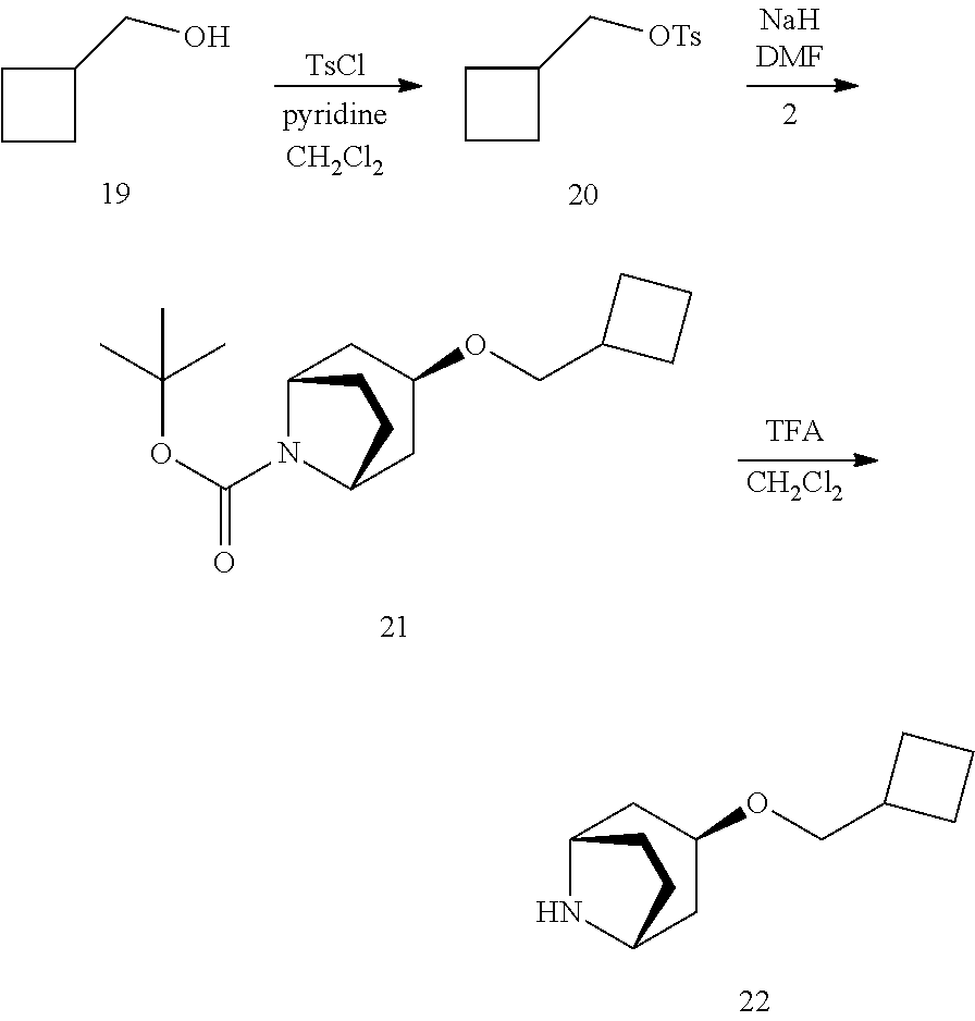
C12NC(CC(OCC3CCC3)C1)CC2.[TsCl].C1CC(CO)C1.C1CC(C[OTs])C1.C12N(C(OC(C)(C)C)=O)C(CC(OCC3CCC3)C1)CC2.[CH2Cl2]
